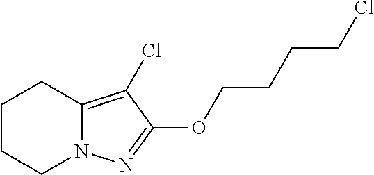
C1CCN2C(=C(Cl)C(OCCCCCl)=N2)C1
